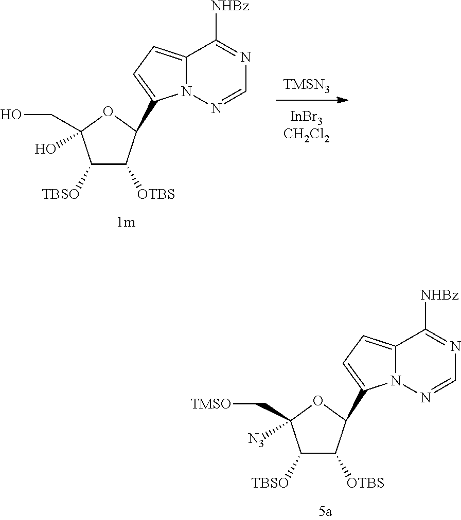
C1([TBSO])C([OTBS])C(C2=CC=C3N2N=CN=C3[NHBz])OC1([N3])C[TMSO].C1([TBSO])C([OTBS])C(C2=CC=C3N2N=CN=C3[NHBz])OC1(O)CO.[TMSN3]
